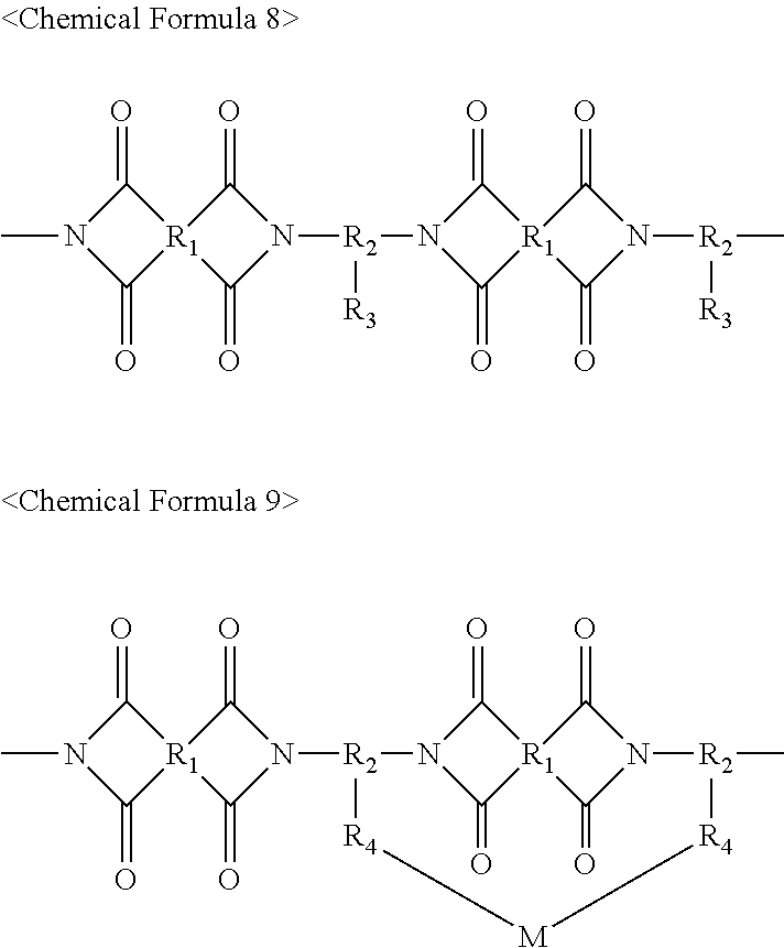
N1(C)C(=O)[R1]2(C1=O)C(=O)N([R2](N1C(=O)[R1]3(C1=O)C(=O)N([R2](C)[R3])C3=O)[R3])C2=O.N1(C)C(=O)[R1]2(C1=O)C(=O)N([R2]1N3C(=O)[R1]4(C3=O)C(=O)N(C4=O)[R2](C)[R4][M][R4]1)C2=O
